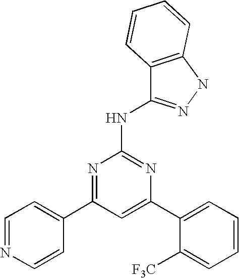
C1=C(C2=CC=CC=C2[F3C])N=C(NC2=NNC3=C2C=CC=C3)N=C1C1=CC=NC=C1
